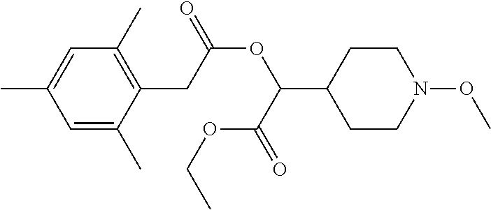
C1=C(C)C(CC(OC(C(OCC)=O)C2CCN(OC)CC2)=O)=C(C)C=C1C
